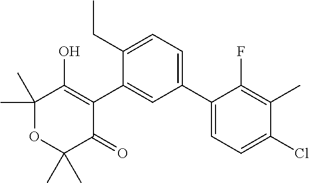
C1(C2=CC=C(CC)C(C3=C(O)C(C)(C)OC(C)(C)C3=O)=C2)=CC=C(Cl)C(C)=C1F
